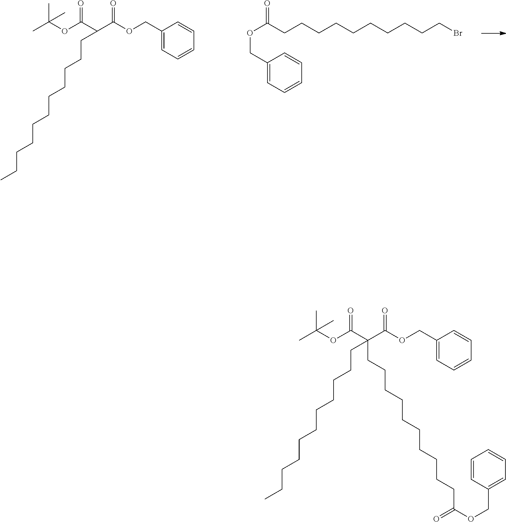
CC(OC(C(C(OCC1=CC=CC=C1)=O)(CCCCCCCCCCC(OCC1=CC=CC=C1)=O)CCCCCCCCCCC)=O)(C)C.CC(OC(C(C(OCC1=CC=CC=C1)=O)CCCCCCCCCCC)=O)(C)C.O=C(CCCCCCCCCCBr)OCC1=CC=CC=C1
